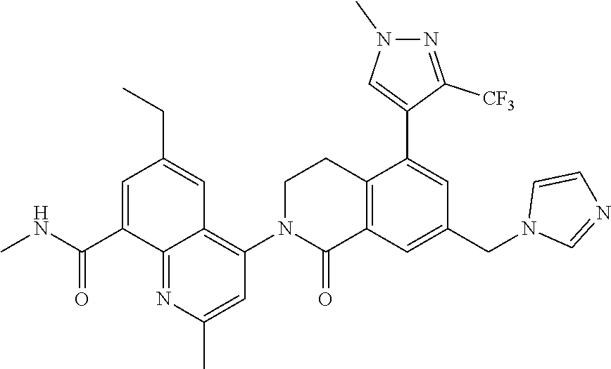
C12=C(C=C(CN3C=NC=C3)C=C1C1=CN(C)N=C1[CF3])C(=O)N(C1=C3C(=NC(C)=C1)C(C(NC)=O)=CC(CC)=C3)CC2
